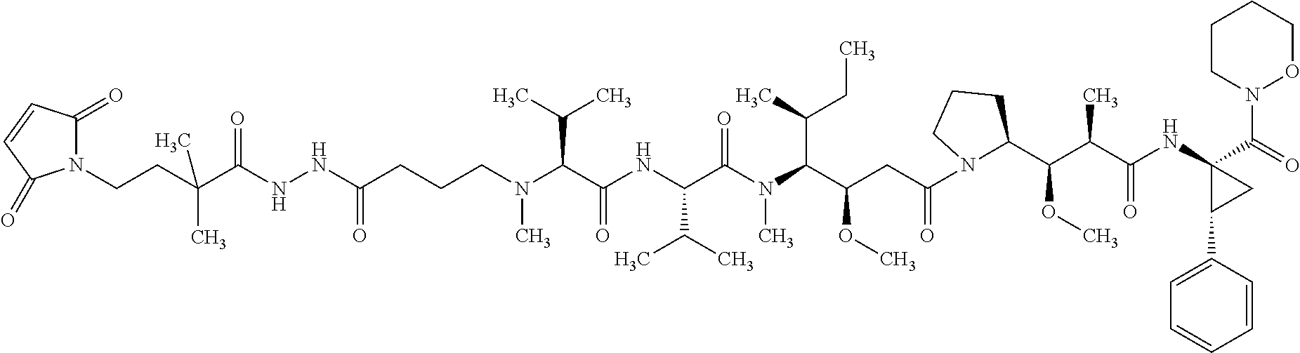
C(CN(C(C(NC(C(N(C(C(CC(=O)N1CCCC1C(OC)C(C(NC1(C(=O)N2OCCCC2)C(C2=CC=CC=C2)C1)=O)C)OC)C(C)CC)C)=O)C(C)C)=O)C(C)C)C)CC(NNC(C(CCN1C(=O)C=CC1=O)(C)C)=O)=O
